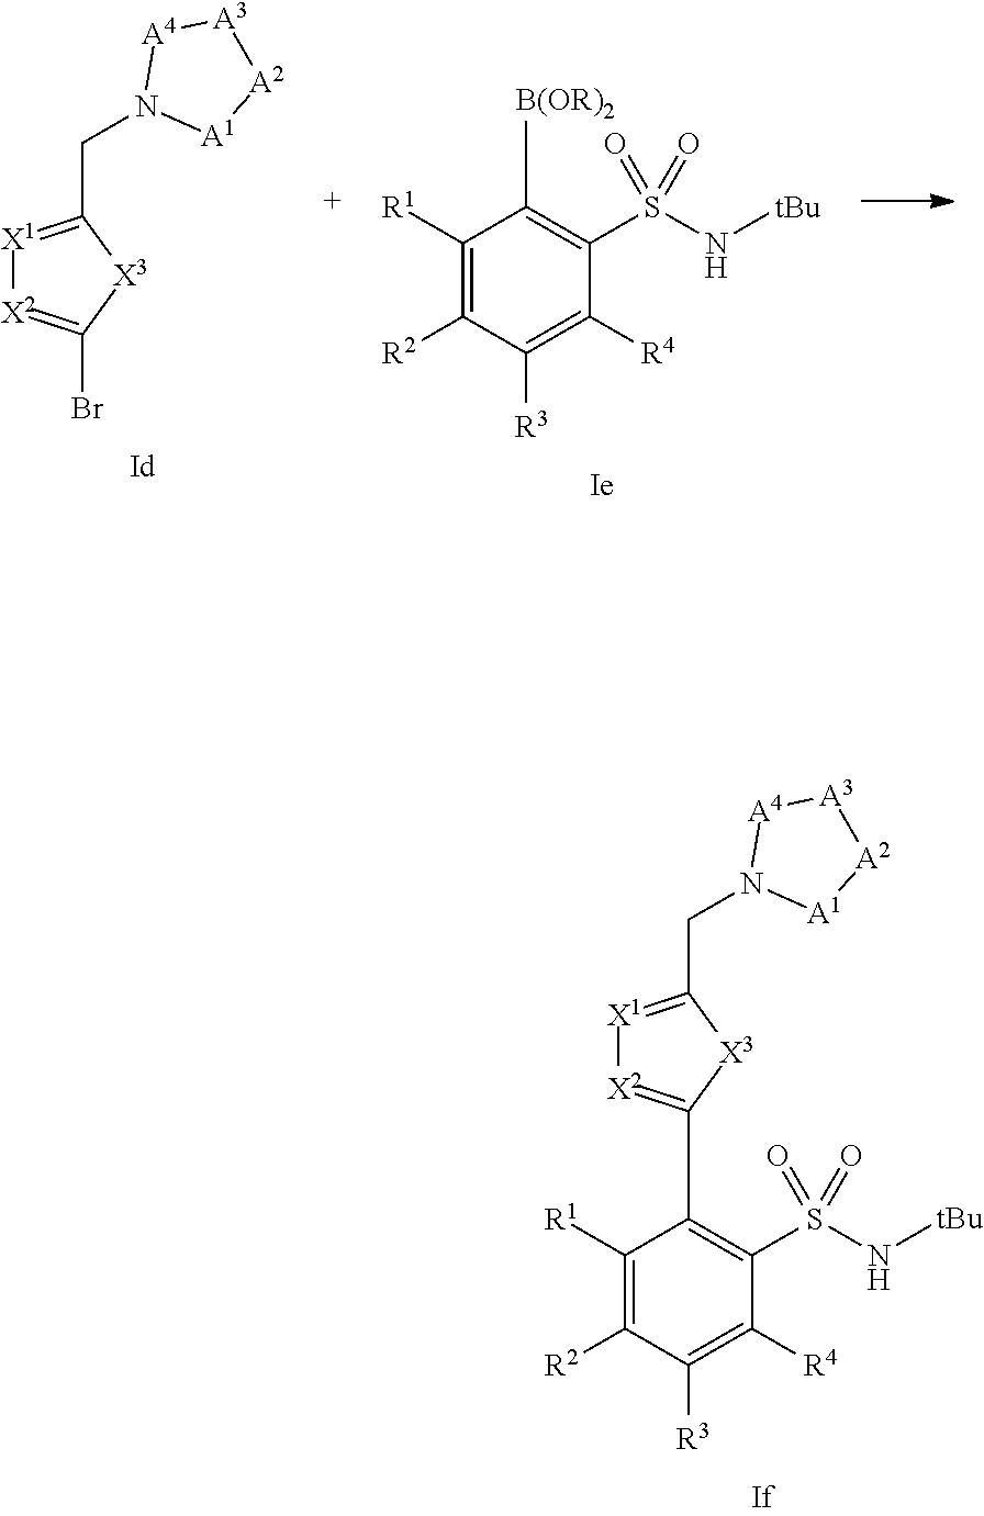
C1([R1])=C([R2])C([R3])=C([R4])C(S(N[tBu])(=O)=O)=C1[B(OR)2].[X1]1=C(CN2[A1][A2][A3][A4]2)[X3]C(Br)=[X2]1.C1([R1])=C([R2])C([R3])=C([R4])C(S(N[tBu])(=O)=O)=C1C1=[X2][X1]=C(CN2[A1][A2][A3][A4]2)[X3]1
